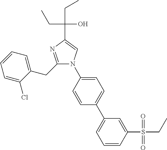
C1=C(Cl)C(CC2=NC(C(CC)(O)CC)=CN2C2=CC=C(C3=CC=CC(S(=O)(=O)CC)=C3)C=C2)=CC=C1
